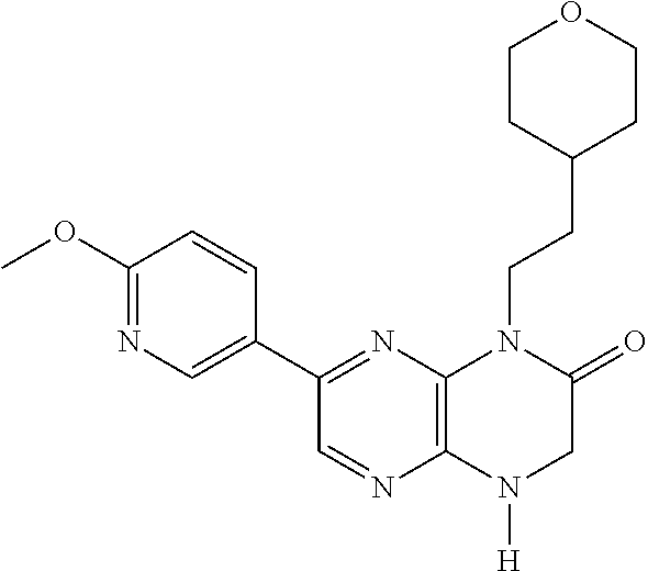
C1=NC2=C(N=C1C1=CN=C(OC)C=C1)N(CCC1CCOCC1)C(=O)CN2[H]
